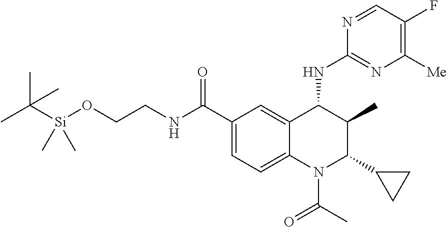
CC([Si](OCCNC(C1=CC=C2C(=C1)C(NC1=NC([Me])=C(F)C=N1)C(C)C(C1CC1)N2C(C)=O)=O)(C)C)(C)C
